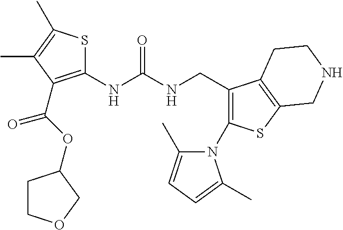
C1(NC(NCC2=C(N3C(C)=CC=C3C)SC3=C2CCNC3)=O)=C(C(=O)OC2CCOC2)C(C)=C(C)S1
